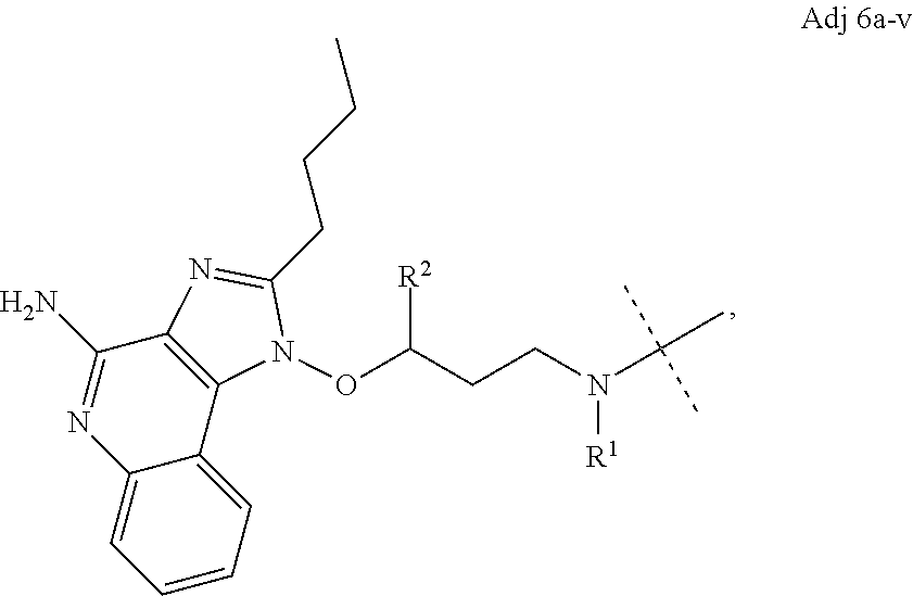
C1(N)=NC2=CC=CC=C2C2=C1N=C(CCCC)N2OC([R2])CCN(C(C)(C)C)[R1]
